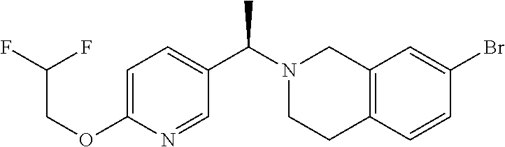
C1(C(N2CCC3=C(C2)C=C(Br)C=C3)C)=CC=C(OCC(F)F)N=C1
